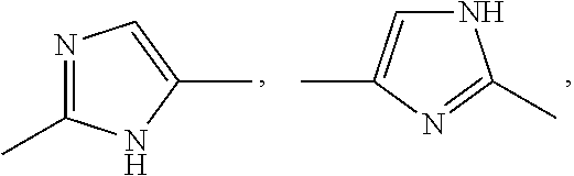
N1=C(C)NC(C)=C1.CC1=CNC(C)=N1
